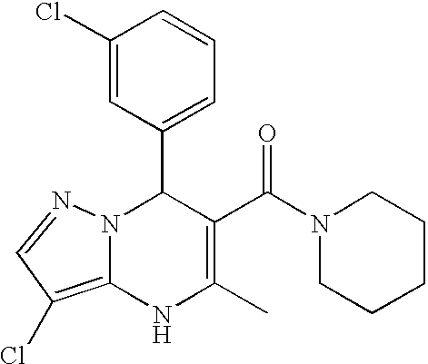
C1(Cl)=CC(C2N3C(=C(Cl)C=N3)NC(C)=C2C(=O)N2CCCCC2)=CC=C1
